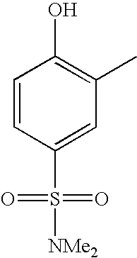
C1=CC(S([NMe2])(=O)=O)=CC(C)=C1O
